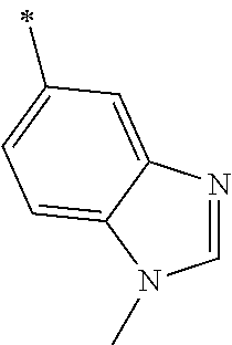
N1=CN(C)C2=CC=C(C)C=C12
